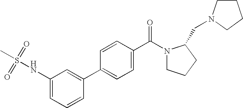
C1=C(C2=CC=C(C(N3CCCC3CN3CCCC3)=O)C=C2)C=CC=C1NS(C)(=O)=O
